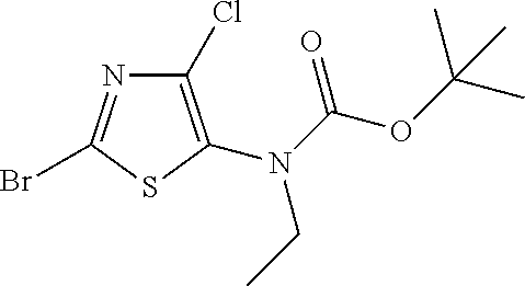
C1(Cl)=C(N(C(OC(C)(C)C)=O)CC)SC(Br)=N1
